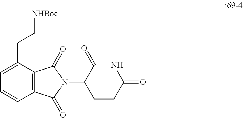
C(C1=CC=CC2=C1C(=O)N(C1CCC(=O)NC1=O)C2=O)C[NHBoc]
